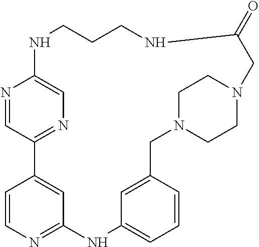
N1C2=CN=C(C=N2)C2=CC(=NC=C2)NC2=CC=CC(=C2)CN2CCN(CC2)CC(=O)NCCC1
